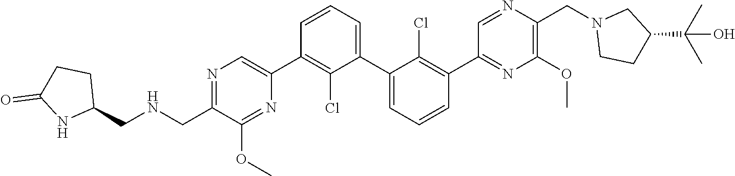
N1=C(C[HN]CC2CCC(=O)N2)C(OC)=NC(C2=C(Cl)C(C3=CC=CC(C4=NC(OC)=C(CN5CCC(C(C)(C)O)C5)N=C4)=C3Cl)=CC=C2)=C1
